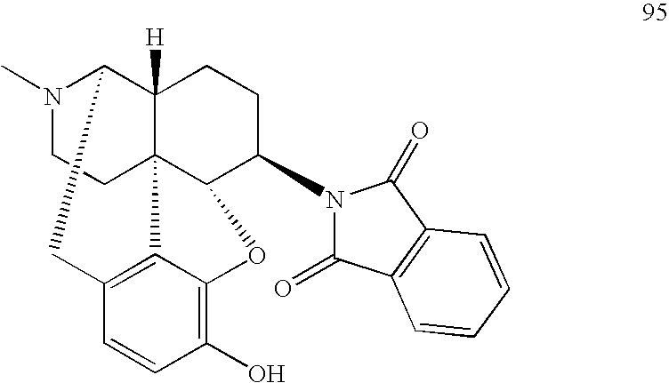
N1(C)CCC23C4([H])C1CC1=C2C(=C(O)C=C1)OC3C(N1C(=O)C2=C(C1=O)C=CC=C2)CC4
